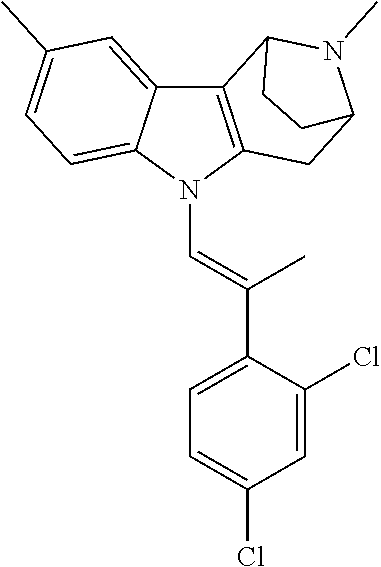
C12=CC(C)=CC=C1N(C=C(C)C1=CC=C(Cl)C=C1Cl)C1=C2C2N(C)C(C1)CC2
